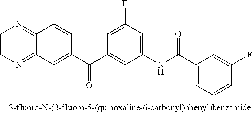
C1=CN=C2C(=N1)C=CC(C(C1=CC(NC(C3=CC=CC(F)=C3)=O)=CC(F)=C1)=O)=C2
